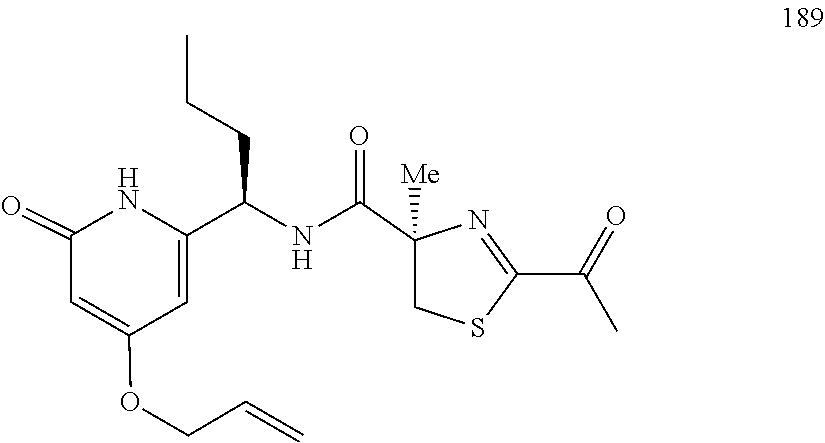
C1(C(=O)C)=NC(C(NC(C2=CC(OCC=C)=CC(=O)N2)CCC)=O)([Me])CS1
